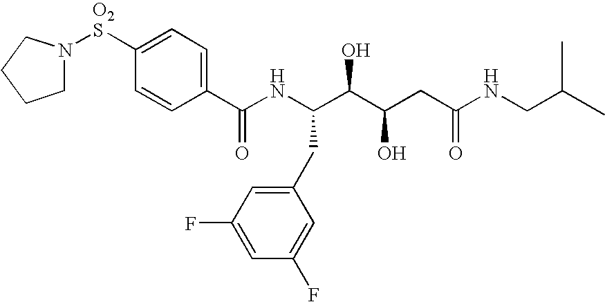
C1N([O2S]C2=CC=C(C(NC(C(C(CC(NCC(C)C)=O)O)O)CC3=CC(F)=CC(F)=C3)=O)C=C2)CCC1
